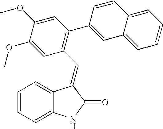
C1=CC=C2C(=C1)C(=CC1=C(C3=CC4=CC=CC=C4C=C3)C=C(OC)C(OC)=C1)C(=O)N2
